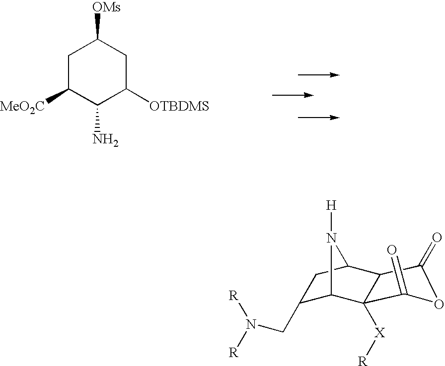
C1C([MeO2C])C(N)C([OTBDMS])CC1[OMs].C1(CN([R])[R])C2C3([X][R])C(C(C1)N2[H])C(=O)OC3=O
